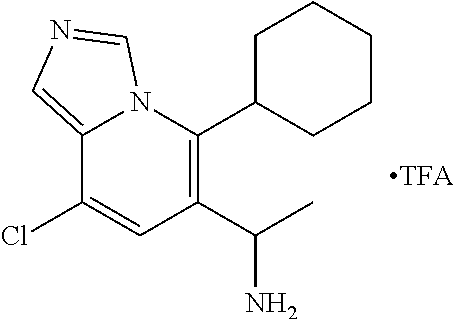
C12=CN=CN1C(C1CCCCC1)=C(C(C)N)C=C2Cl
